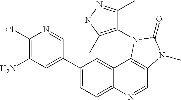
C1(Cl)=C(N)C=C(C2=CC=C3C(=C2)C2=C(C=N3)N(C)C(=O)N2C2=C(C)N(C)N=C2C)C=N1
